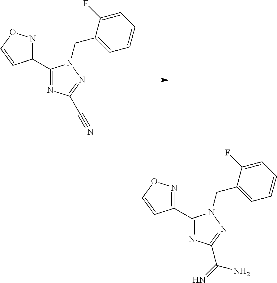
C1(C2=NC(C#N)=NN2CC2=CC=CC=C2F)=NOC=C1.C1(C2=NC(C(=N)N)=NN2CC2=CC=CC=C2F)=NOC=C1
